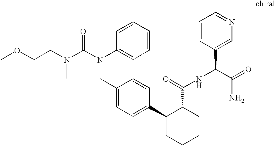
C1(CN(C(=O)N(C)CCOC)C2=CC=CC=C2)=CC=C(C2CCCCC2C(NC(C2=CN=CC=C2)C(=O)N)=O)C=C1
